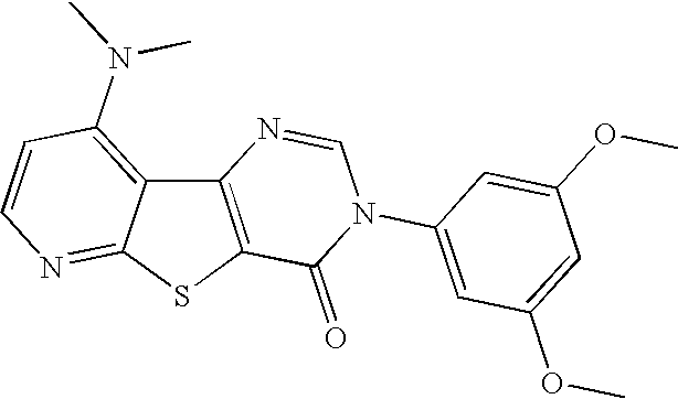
C12=C(SC3=NC=CC(N(C)C)=C13)C(=O)N(C1=CC(OC)=CC(OC)=C1)C=N2
